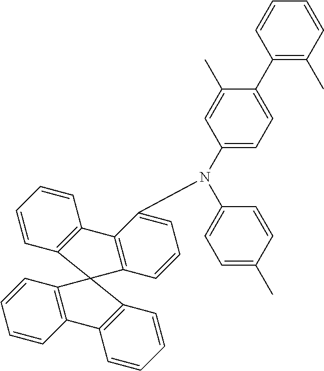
C1=CC2=C(C=C1)C1=C(C=CC=C1N(C1=CC=C(C)C=C1)C1=CC=C(C3=C(C)C=CC=C3)C(C)=C1)C21C2=C(C=CC=C2)C2=C1C=CC=C2
